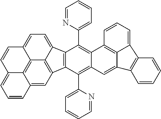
C12=C3C4=CC5=C1C(=CC=C2C=CC3=CC=C4)C1=C5C(C2=CC=CC=N2)=C2C(=C1C1=CC=CC=N1)C1=C3C(=C2)C2=C(C3=CC=C1)C=CC=C2
